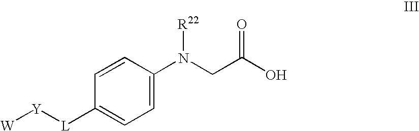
C1=CC(N(CC(O)=O)[R22])=CC=C1[L][Y][W]
